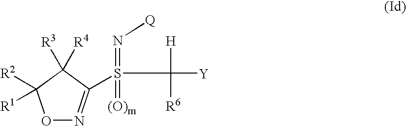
O1N=C(S(C([H])([R6])[Y])(=N[Q])=[(O)m])C([R3])([R4])C1([R1])[R2]
